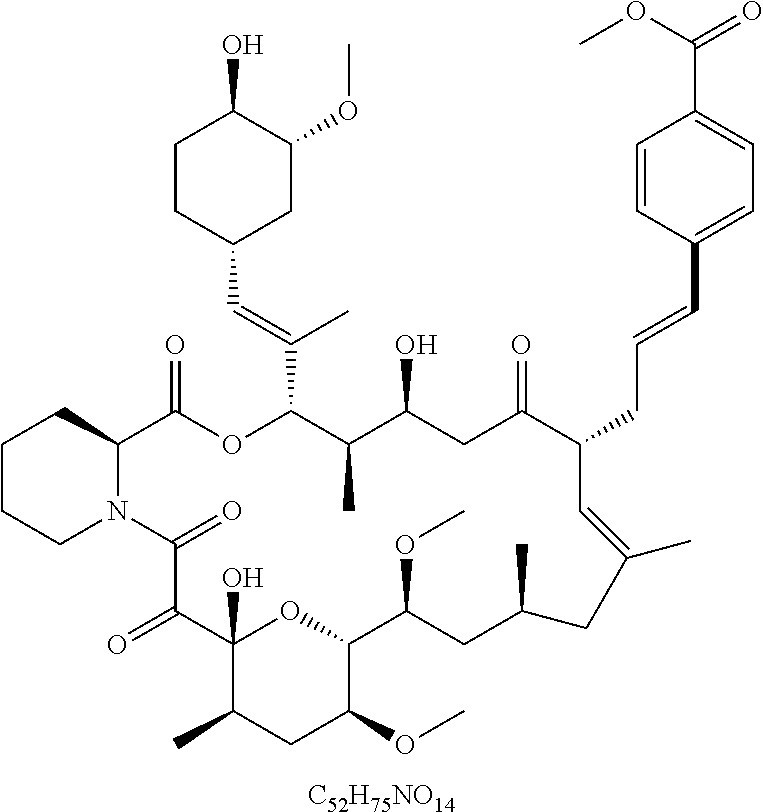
[C52H75NO14].C1CCN2C(C1)C(=O)OC(C(=CC1CC(OC)C(O)CC1)C)C(C)C(O)CC(=O)C(CC=CC1=CC=C(C(OC)=O)C=C1)C=C(C)CC(C)CC(OC)C1OC(O)(C(=O)C2=O)C(C)CC1OC
